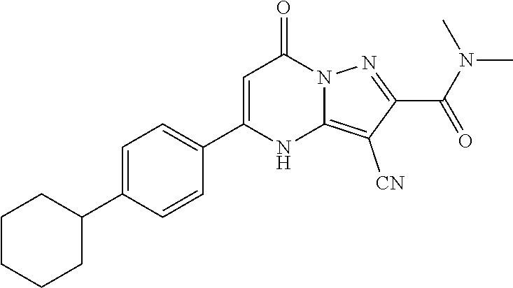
C1(C2=CC(=O)N3C(=C([CN])C(C(N(C)C)=O)=N3)N2)=CC=C(C2CCCCC2)C=C1
